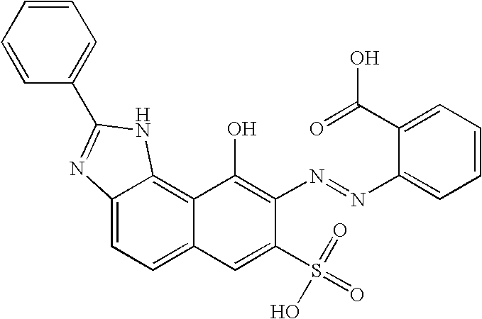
C12=CC=C3C(=C1NC(C1=CC=CC=C1)=N2)C(O)=C(N=NC1=CC=CC=C1C(=O)O)C(S(=O)(=O)O)=C3
